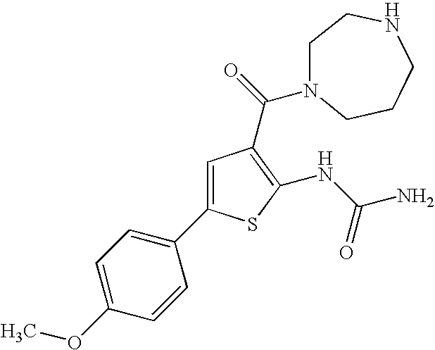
C1=C(C2=CC=C(OC)C=C2)SC(NC(=O)N)=C1C(N1CCNCCC1)=O
